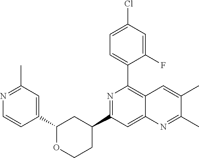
C1(C2=CC=C(Cl)C=C2F)=C2C(=CC(C3CCOC(C4=CC(C)=NC=C4)C3)=N1)N=C(C)C(C)=C2
